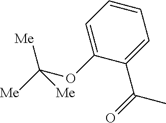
C1=C(OC([Me])([Me])[Me])C(C(C)=O)=CC=C1
